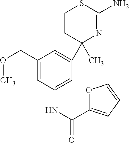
COCC1=CC(NC(C2=CC=CO2)=O)=CC(C2(C)N=C(N)SCC2)=C1
